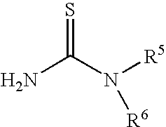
NC(=S)N([R5])[R6]
